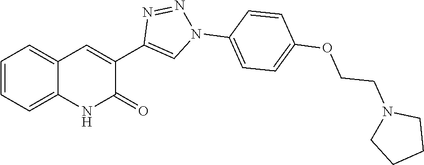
C1=CC=C2C(=C1)C=C(C1=CN(C3=CC=C(OCCN4CCCC4)C=C3)N=N1)C(=O)N2
